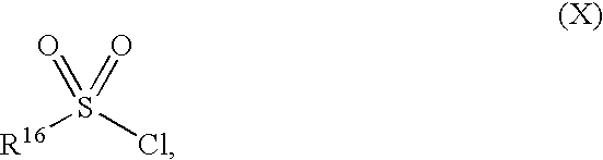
[R16]S(Cl)(=O)=O
